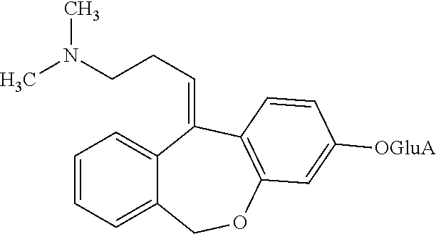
C(CCN(C)C)=C1C2=CC=CC=C2COC2=C1C=CC([OGluA])=C2
